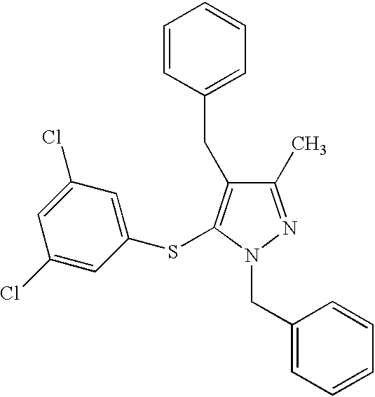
C1(C)=NN(CC2=CC=CC=C2)C(SC2=CC(Cl)=CC(Cl)=C2)=C1CC1=CC=CC=C1
